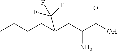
OC(C(CC(CCCC)(C)C(F)(F)F)N)=O
